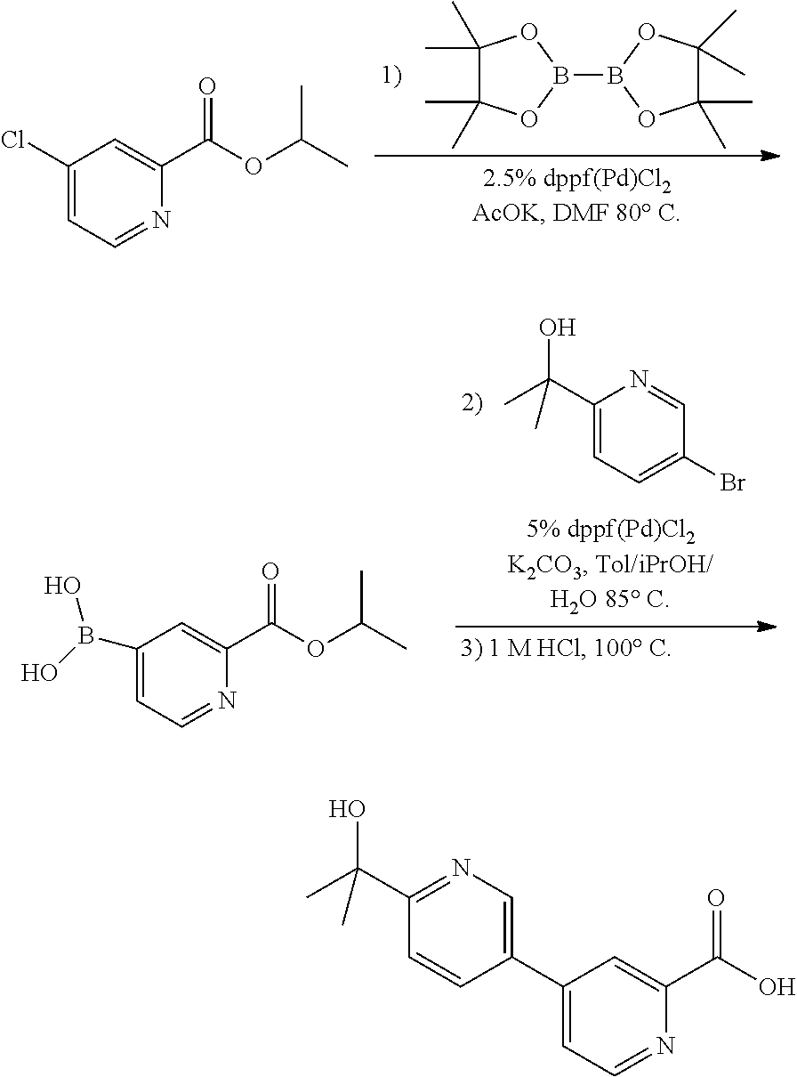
C1(Cl)=CC=NC(C(OC(C)C)=O)=C1.C1(C)(C)C(C)(C)OB(B2OC(C)(C)C(C)(C)O2)O1.C1(B(O)O)=CC=NC(C(OC(C)C)=O)=C1.C1(C(C)(O)C)=CC=C(Br)C=N1.C1(C(C)(O)C)=NC=C(C2=CC=NC(C(O)=O)=C2)C=C1
